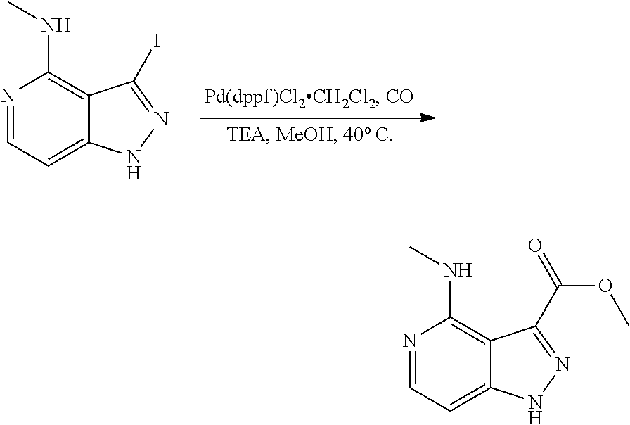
N1=CC=C2C(=C1NC)C(I)=NN2.N1=CC=C2C(=C1NC)C(C(=O)OC)=NN2
